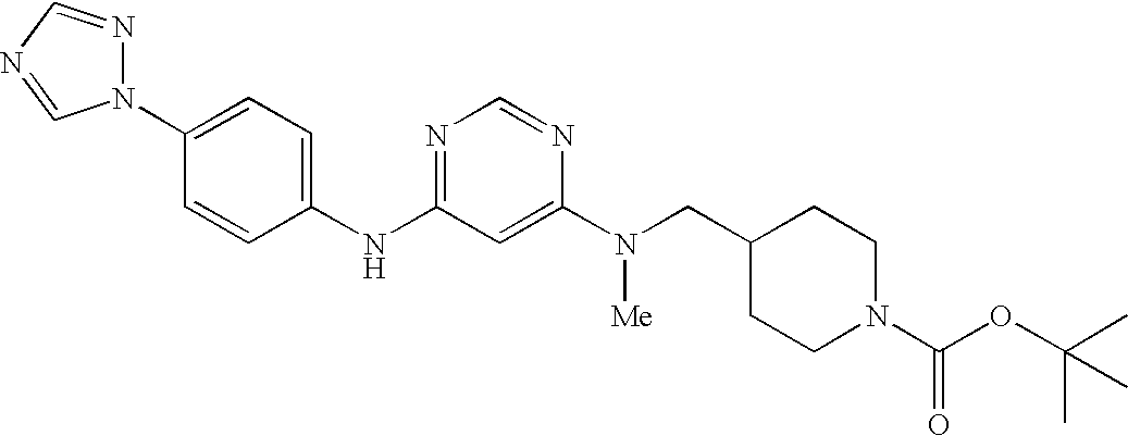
C1(N2N=CN=C2)=CC=C(NC2=NC=NC(N([Me])CC3CCN(C(OC(C)(C)C)=O)CC3)=C2)C=C1
